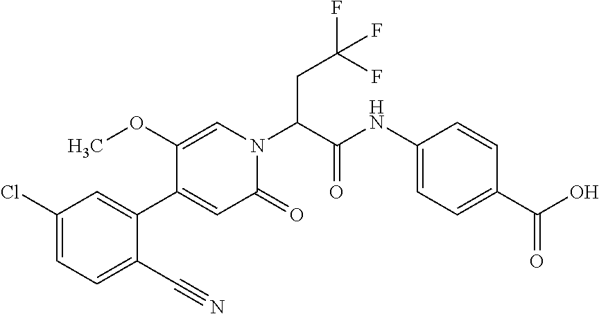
C1(C#N)=CC=C(Cl)C=C1C1=CC(=O)N(C(CC(F)(F)F)C(NC2=CC=C(C(O)=O)C=C2)=O)C=C1OC
